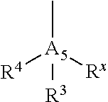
[R4][A5]([Rx])(C)[R3]
